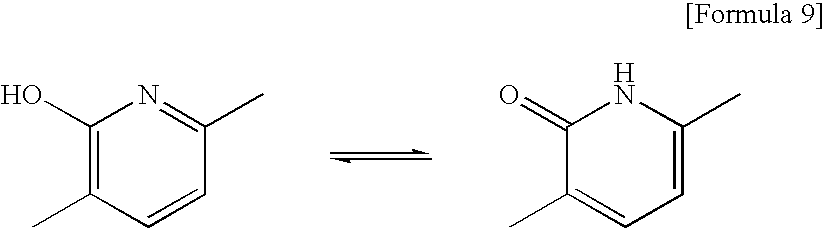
C1(O)=C(C)C=CC(C)=N1.C1(=O)C(C)=CC=C(C)N1
